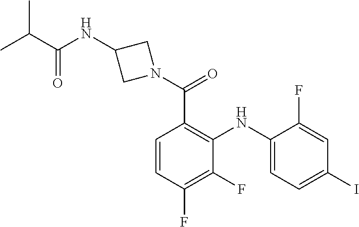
C1=C(F)C(NC2=C(C(=O)N3CC(NC(C(C)C)=O)C3)C=CC(F)=C2F)=CC=C1I
